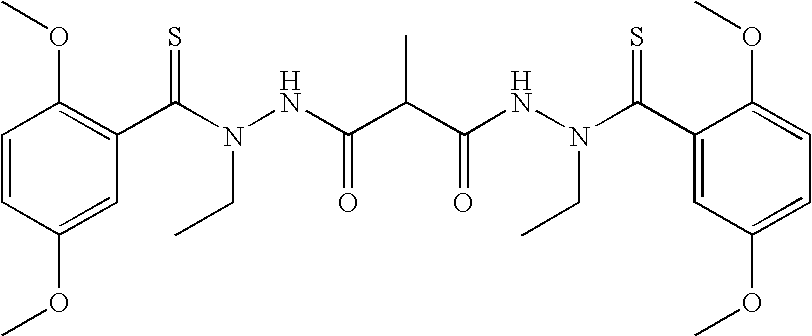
C1=CC(OC)=CC(C(N(NC(C(C(NN(C(C2=CC(OC)=CC=C2OC)=S)CC)=O)C)=O)CC)=S)=C1OC
